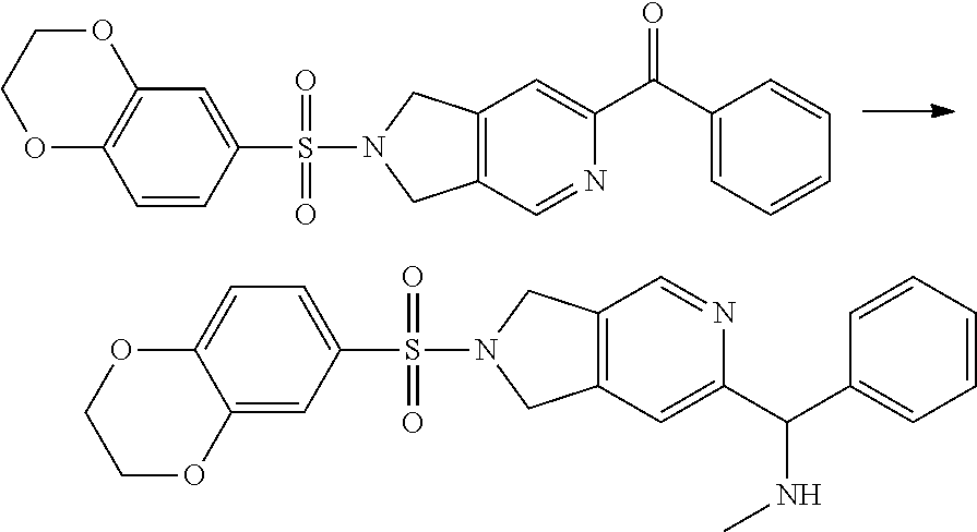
C12=C(OCCO1)C=CC(S(N1CC3=C(C1)C=C(C(C1=CC=CC=C1)=O)N=C3)(=O)=O)=C2.C1=C2C(=CC(S(N3CC4=C(C3)C=NC(C(C3=CC=CC=C3)NC)=C4)(=O)=O)=C1)OCCO2
